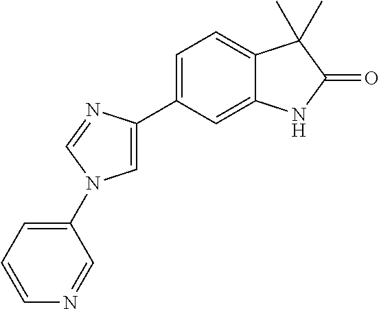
C1(N2C=C(C3=CC=C4C(=C3)NC(=O)C4(C)C)N=C2)=CC=CN=C1
